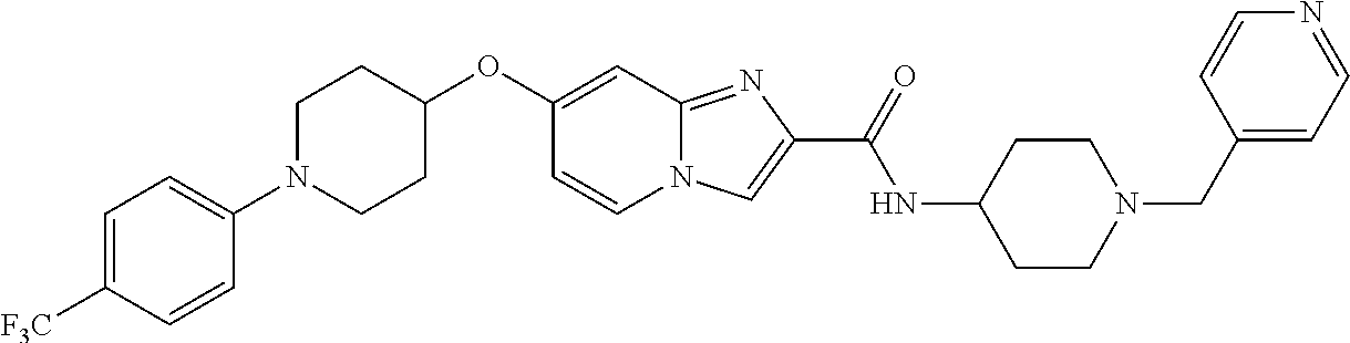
C1([F3C])=CC=C(N2CCC(OC3=CC4=NC(C(=O)NC5CCN(CC6=CC=NC=C6)CC5)=CN4C=C3)CC2)C=C1
